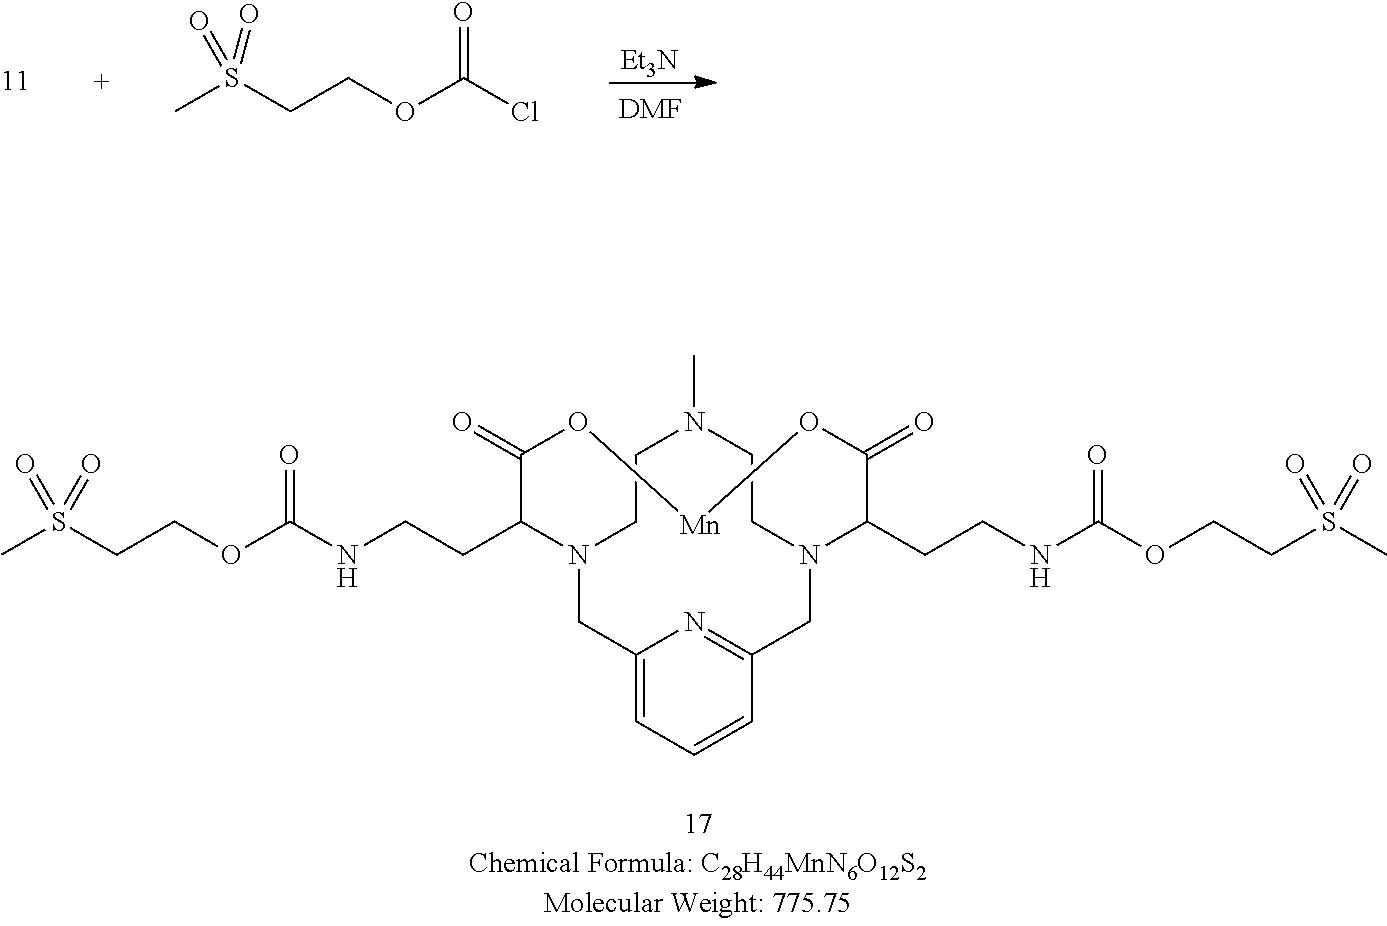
[Et3N].O(CCS(C)(=O)=O)C(Cl)=O.[DMF].C1(CCNC(=O)OCCS(C)(=O)=O)C(=O)O[Mn]OC(=O)C(CCNC(OCCS(C)(=O)=O)=O)N2CC3=NC(=CC=C3)CN1CCN(C)CC2
